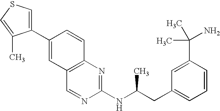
C1(C2=CC3=C(C=C2)N=C(NC(CC2=CC=CC(C(N)(C)C)=C2)C)N=C3)=CSC=C1C
